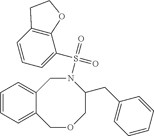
C12=CC=CC=C1COCC(CC1=CC=CC=C1)N(S(=O)(=O)C1=CC=CC3=C1OCC3)C2
